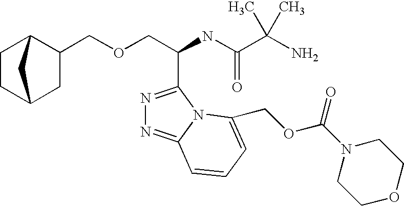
C(OCC(C1=NN=C2N1C(COC(N1CCOCC1)=O)=CC=C2)NC(=O)C(C)(N)C)C1C2CCC(C1)C2
